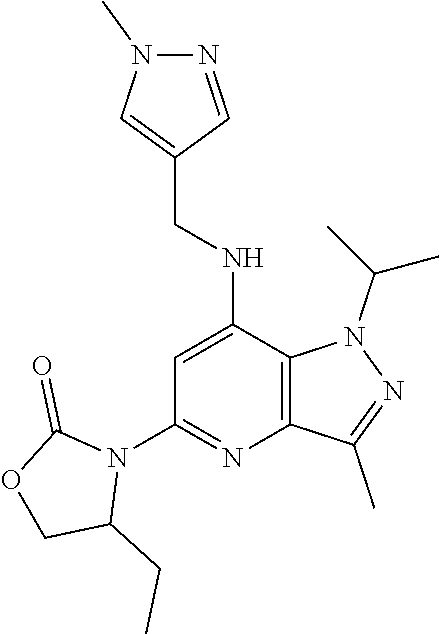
N1(C(C)C)C2=C(N=C(N3C(CC)COC3=O)C=C2NCC2=CN(C)N=C2)C(C)=N1
